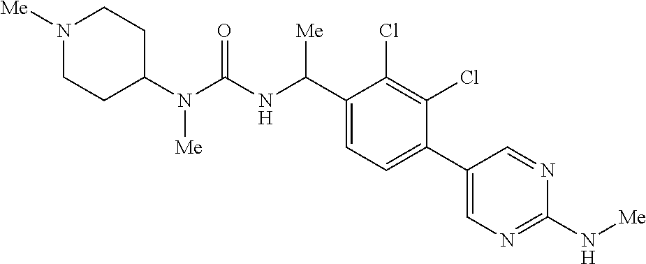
C1(N(C(NC(C2=CC=C(C3=CN=C(N[Me])N=C3)C(Cl)=C2Cl)[Me])=O)[Me])CCN([Me])CC1
